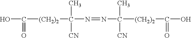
OC(=O)[(CH2)2]C(C)([CN])N=NC(C)([CN])[(CH2)2]C(O)=O
